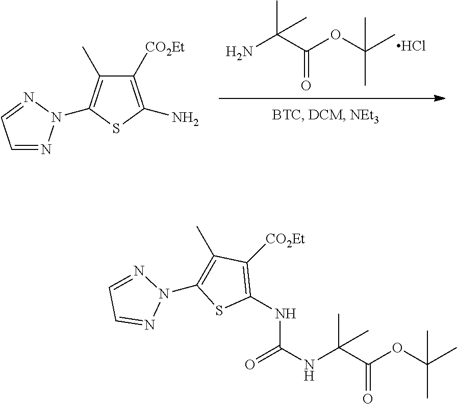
N(C(C(OC(C)(C)C)=O)(C)C)C(=O)NC1=C([CO2Et])C(C)=C(N2N=CC=N2)S1.NC(C(OC(C)(C)C)=O)(C)C.Cl.C1=NN(C2=C(C)C([CO2Et])=C(N)S2)N=C1
